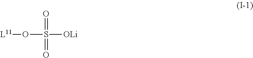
[L11]OS([OLi])(=O)=O
